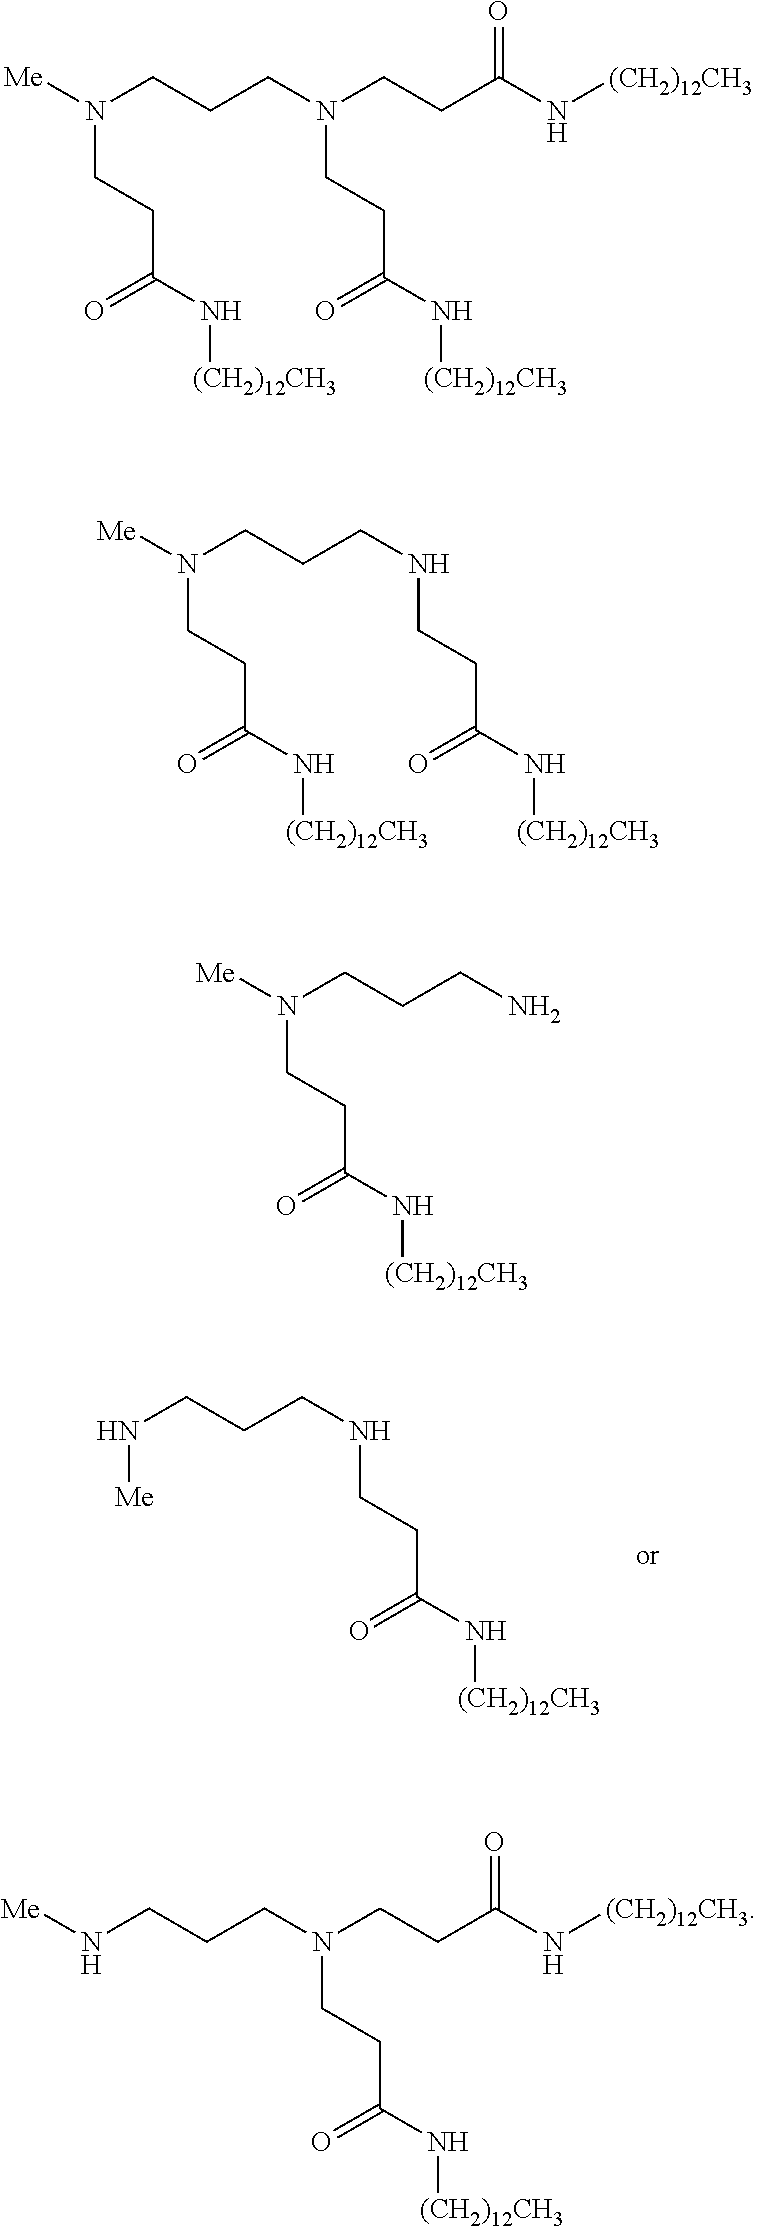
N(CCCN[Me])CCC(N[(CH2)12CH3])=O.C(C(N[(CH2)12CH3])=O)CN(CCCN(CCC(N[(CH2)12CH3])=O)[Me])CCC(N[(CH2)12CH3])=O.N(CCCN(CCC(N[(CH2)12CH3])=O)[Me])CCC(N[(CH2)12CH3])=O.NCCCN(CCC(N[(CH2)12CH3])=O)[Me].C(C(N[(CH2)12CH3])=O)CN(CCCN[Me])CCC(N[(CH2)12CH3])=O
